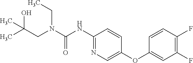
C1(NC(N(CC(C)(O)C)CC)=O)=NC=C(OC2=CC(F)=C(F)C=C2)C=C1
